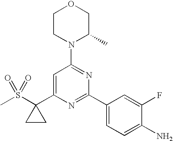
CS(C1(C2=CC(N3C(C)COCC3)=NC(C3=CC=C(N)C(F)=C3)=N2)CC1)(=O)=O
